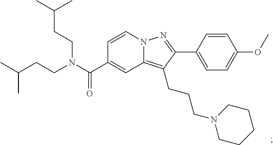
N12C(=C(CCCN3CCCCC3)C(C3=CC=C(OC)C=C3)=N1)C=C(C(N(CCC(C)C)CCC(C)C)=O)C=C2
